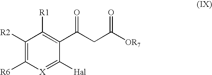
C1([R2])=C([R6])[X]=C([Hal])C(C(CC([OR7])=O)=O)=C1[R1]
